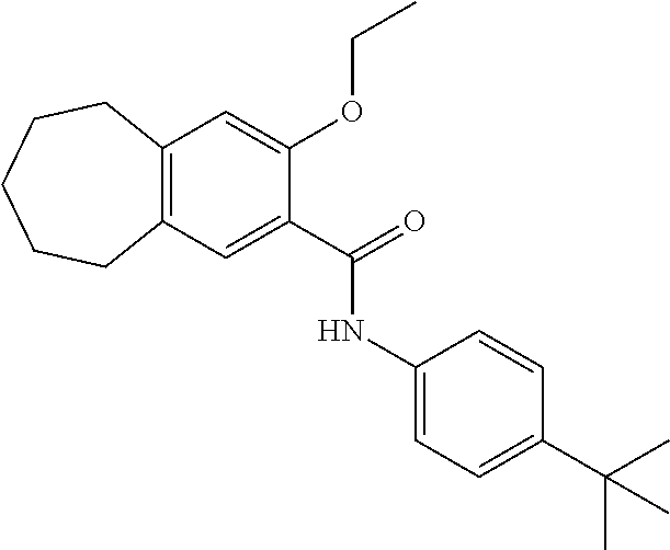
C12=C(C=C(C(=O)NC3=CC=C(C(C)(C)C)C=C3)C(OCC)=C1)CCCCC2
